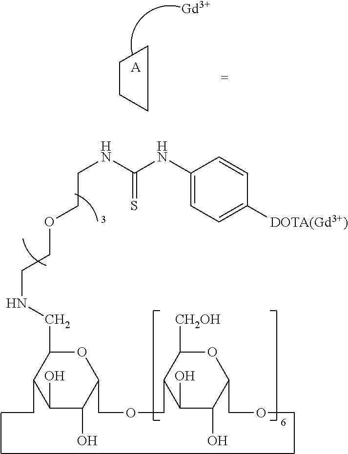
C1(NC(NCCOCCNCC2C(CC)C(O)C(O)C(COCC3C([CH2OH])OC(COC)C(O)C3O)O2)=S)=CC=C([DOTA(Gd3+)])C=C1.C1CCC1.[A].[Gd]
